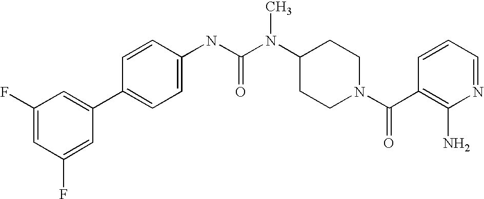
C1(F)=CC(F)=CC(C2=CC=C(NC(N(C3CCN(C(C4=C(N)N=CC=C4)=O)CC3)C)=O)C=C2)=C1
